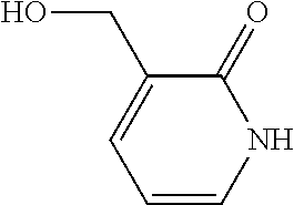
N1C(=O)C(CO)=CC=C1
